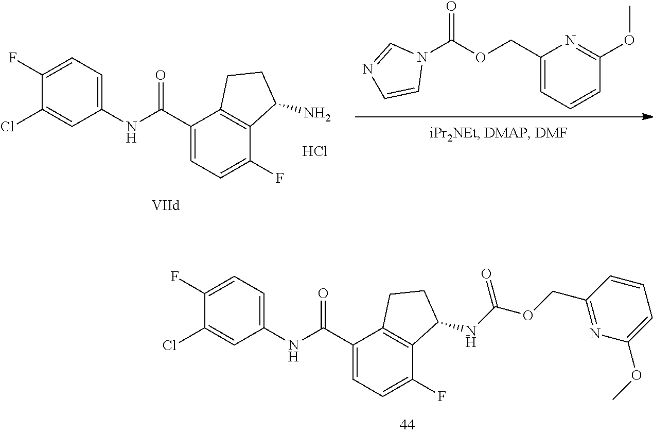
C1(Cl)=CC(NC(C2=CC=C(F)C3=C2CCC3NC(OCC2=NC(OC)=CC=C2)=O)=O)=CC=C1F.N1(C(OCC2=CC=CC(OC)=N2)=O)C=NC=C1.C1(Cl)=CC(NC(C2=CC=C(F)C3=C2CCC3N)=O)=CC=C1F.Cl
